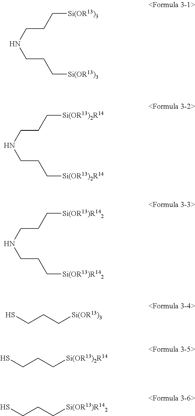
C(CNCCC[Si(OR13)3])C[Si(OR13)3].C(CNCCC[Si(OR13)2R14])C[Si(OR13)2R14].C(CNCCC[Si(OR13)R142])C[Si(OR13)R142].SCCC[Si(OR13)3].SCCC[Si(OR13)2R14].SCCC[Si(OR13)R142]
